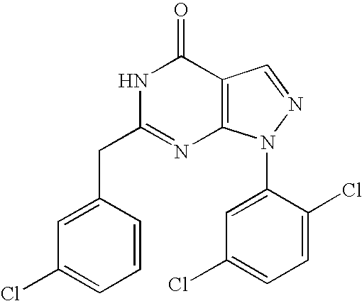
C12=C(N(C3=CC(Cl)=CC=C3Cl)N=C1)N=C(CC1=CC(Cl)=CC=C1)NC2=O
